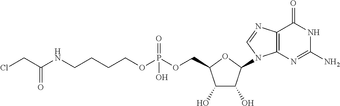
C1(O)C(O)C(N2C3=C(C(=O)NC(N)=N3)N=C2)OC1COP(OCCCCNC(CCl)=O)(=O)O
